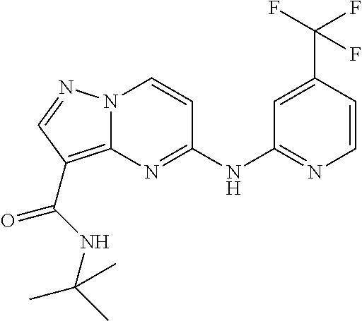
N(C1=NC2=C(C(=O)NC(C)(C)C)C=NN2C=C1)C1=NC=CC(C(F)(F)F)=C1
